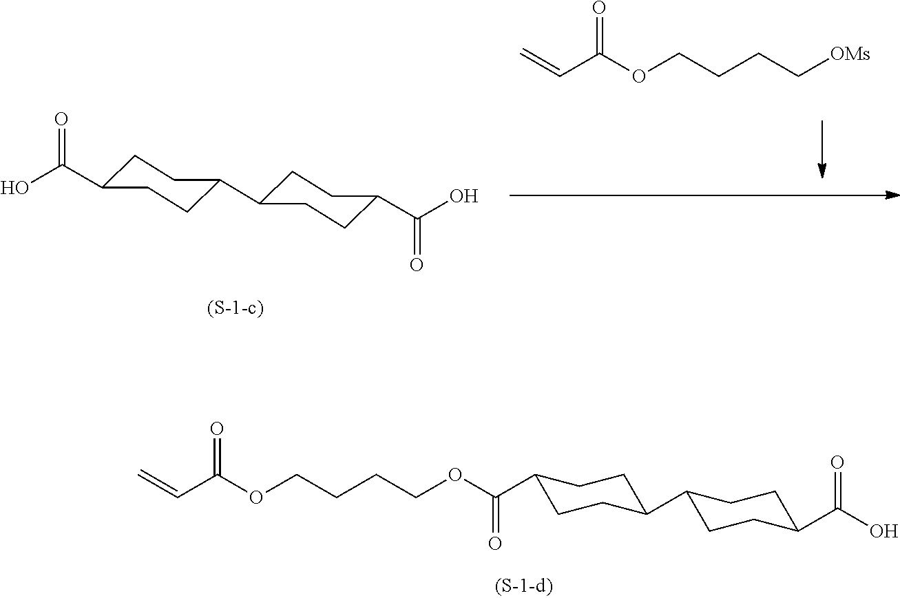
C1C(C(=O)O)CCC(C2CCC(C(=O)O)CC2)C1.C=CC(OCCCC[OMs])=O.C=CC(OCCCCOC(=O)C1CCC(C2CCC(C(=O)O)CC2)CC1)=O
